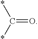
*C(*)=O
